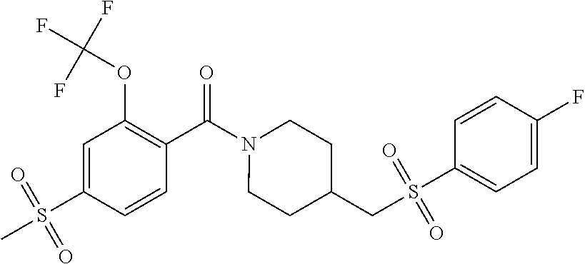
C1=C(S(C)(=O)=O)C=CC(C(=O)N2CCC(CS(C3=CC=C(F)C=C3)(=O)=O)CC2)=C1OC(F)(F)F
